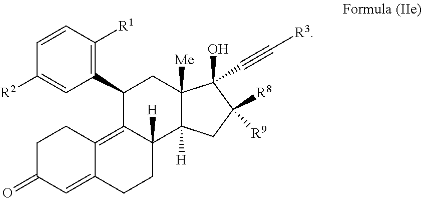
C1([R2])=CC(C2C3=C4C(=CC(=O)CC4)CCC3([H])C3([H])C([Me])(C2)C(O)(C#C[R3])C([R8])([R9])C3)=C([R1])C=C1
